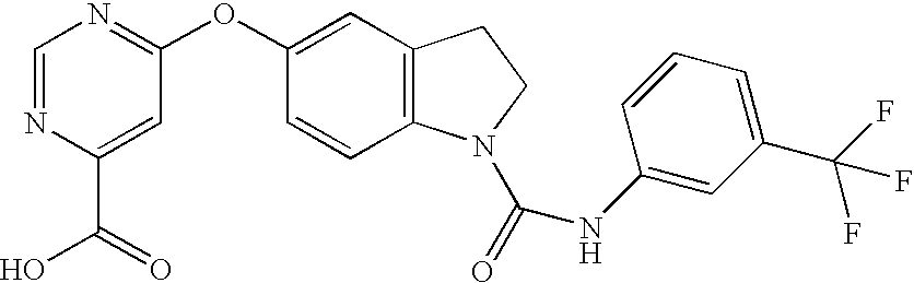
OC(C1=CC(OC2=CC3=C(C=C2)N(C(=O)NC2=CC(C(F)(F)F)=CC=C2)CC3)=NC=N1)=O
